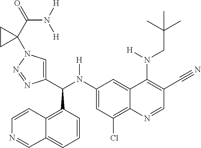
C1(N(C(C2=CN(C3(C(N([H])[H])=O)CC3)N=N2)C2=C3C(=CC=C2)C=NC=C3)[H])=CC(Cl)=C2C(=C1)C(N(CC(C)(C)C)[H])=C(C#N)C=N2
